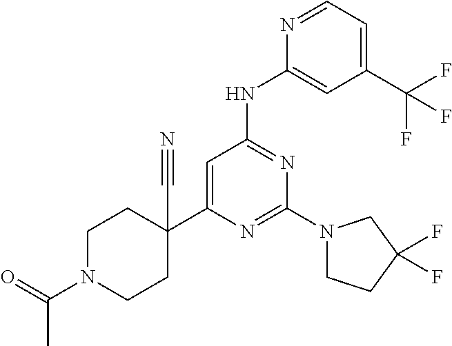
N1=C(N2CCC(F)(F)C2)N=C(NC2=CC(C(F)(F)F)=CC=N2)C=C1C1(C#N)CCN(C(=O)C)CC1
